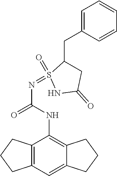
C12=C(C=C3C(=C1NC(N=S1(=O)NC(=O)CC1CC1=CC=CC=C1)=O)CCC3)CCC2
